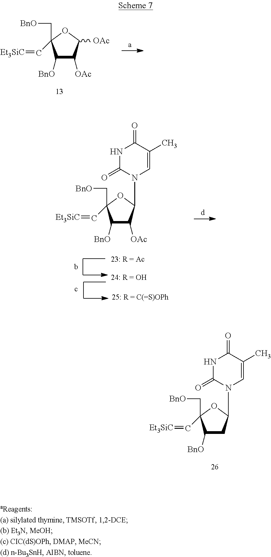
C1([BnO])C([OAc])C([OAc])OC1(C=[Et3SiC])C[BnO].C1([BnO])C([OAc])C(N2C=C(C)C(=O)NC2=O)OC1(C=[Et3SiC])C[BnO].C1([BnO])CC(N2C=C(C)C(=O)NC2=O)OC1(C=[Et3SiC])C[BnO]
